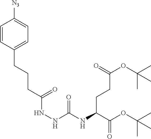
C(CC(NNC(=O)NC(CCC(OC(C)(C)C)=O)C(OC(C)(C)C)=O)=O)CC1=CC=C([N3])C=C1
